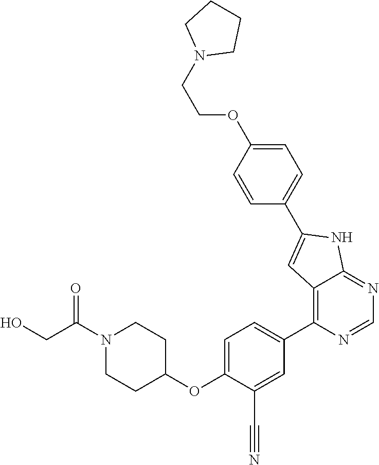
O(C1=CC=C(C2=C3C(=NC=N2)NC(C2=CC=C(OCCN4CCCC4)C=C2)=C3)C=C1C#N)C1CCN(C(CO)=O)CC1
